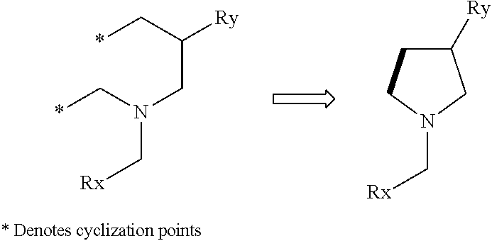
*CC([Ry])CN(C[Rx])C*.C1([Ry])CCN(C[Rx])C1
